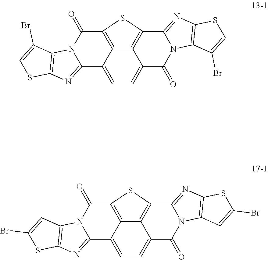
C12=CC=C3C4=C(C5=NC6=C(N5C3=O)C(Br)=CS6)SC(=C14)C(=O)N1C2=NC2=C1C(Br)=CS2.C12=CC=C3C4=C(SC(=C14)C(=O)N1C2=NC2=C1C=C(Br)S2)C1=NC2=C(N1C3=O)C=C(Br)S2
